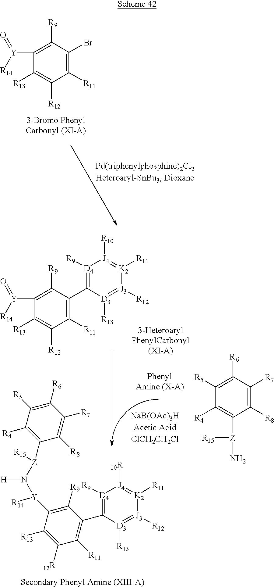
C1([R13])=C([R12])C([R11])=C(Br)C([R9])=C1[Y]([R14])=O.C1([R13])=C([R12])C([R11])=C(C2=[D4]([R9])[J4]([R10])=[K2]([R11])[J3]([R12])=[D3]2[R13])C([R9])=C1[Y]([R14])=O.C1([R5])=C([R6])C([R7])=C([R8])C([Z](N)[R15])=C1[R4].C1(C2=C([R11])C([12R])=C([R13])C([Y](N([Z](C3=C([R4])C([R5])=C([R6])C([R7])=C3[R8])[R15])[H])[R14])=C2[R9])=[D4]([R9])[J4]([10R])=[K2]([R11])[J3]([R12])=[D3]1[R13]
